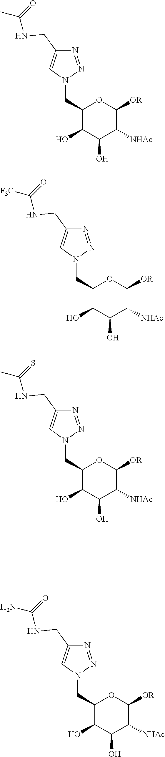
C1(CN2N=NC(CNC(=O)C)=C2)C(O)C(O)C([NHAc])C([OR])O1.C1(CN2N=NC(CNC(=O)[F3C])=C2)C(O)C(O)C([NHAc])C([OR])O1.C1(CN2N=NC(CNC(=S)C)=C2)C(O)C(O)C([NHAc])C([OR])O1.C1(CN2N=NC(CNC(=O)N)=C2)C(O)C(O)C([NHAc])C([OR])O1
